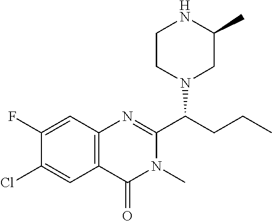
C1(F)=CC2=C(C=C1Cl)C(=O)N(C)C(C(CCC)N1CC(C)NCC1)=N2
